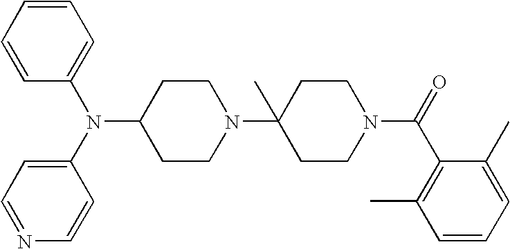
C1CN(C2(C)CCN(C(=O)C3=C(C)C=CC=C3C)CC2)CCC1N(C1=CC=NC=C1)C1=CC=CC=C1
